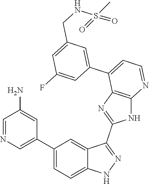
C1=NC=C(C2=CC=C3C(=C2)C(C2=NC4=C(N2)N=CC=C4C2=CC(CNS(=O)(C)=O)=CC(F)=C2)=NN3)C=C1N
